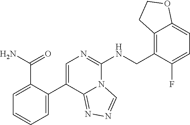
C1=CC=C(C2=CN=C(NCC3=C4C(=CC=C3F)OCC4)N3C2=NN=C3)C(C(N)=O)=C1
